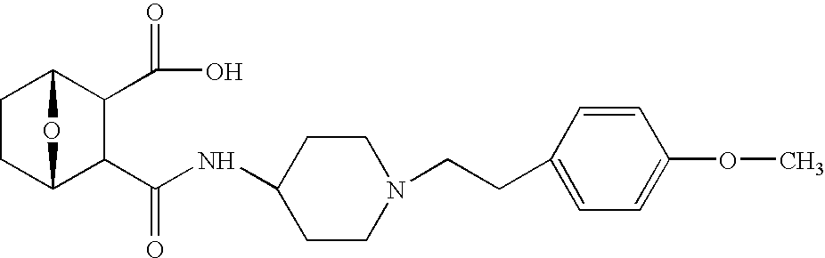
C1CC2C(C(=O)NC3CCN(CCC4=CC=C(OC)C=C4)CC3)C(C(=O)O)C1O2
